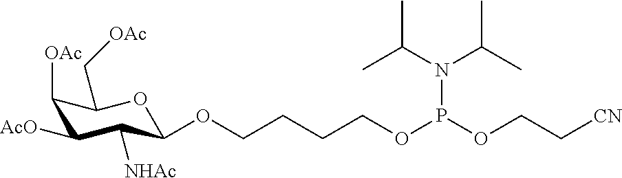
C1([OAc])C([AcO])C([NHAc])C(OCCCCOP(OCC[CN])N(C(C)C)C(C)C)OC1C[OAc]
